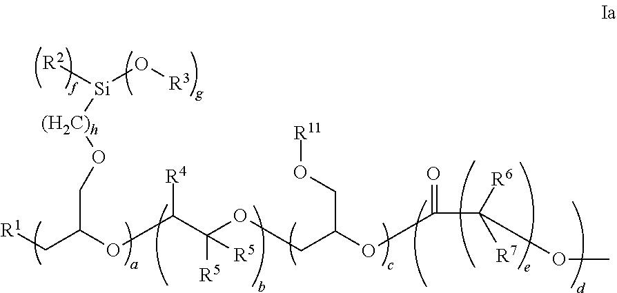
[R1]CC(OC(C(OCC(OC(C([R6])([R7])OC)=O)CO[R11])([R5])[R5])[R4])CO[(H2C)h][Si]([R2])O[R3]
